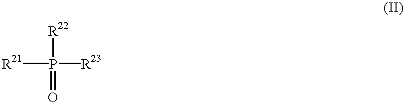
[R21]P([R22])(=O)[R23]
